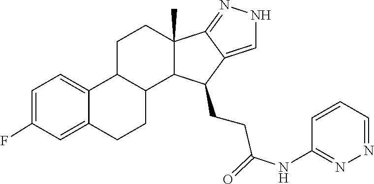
C1=C(F)C=C2C(=C1)C1CCC3(C)C4=NNC=C4C(CCC(=O)NC4=NN=CC=C4)C3C1CC2
